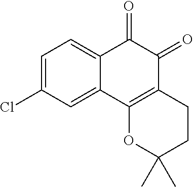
C1=C(Cl)C=C2C(=C1)C(=O)C(=O)C1=C2OC(C)(C)CC1
